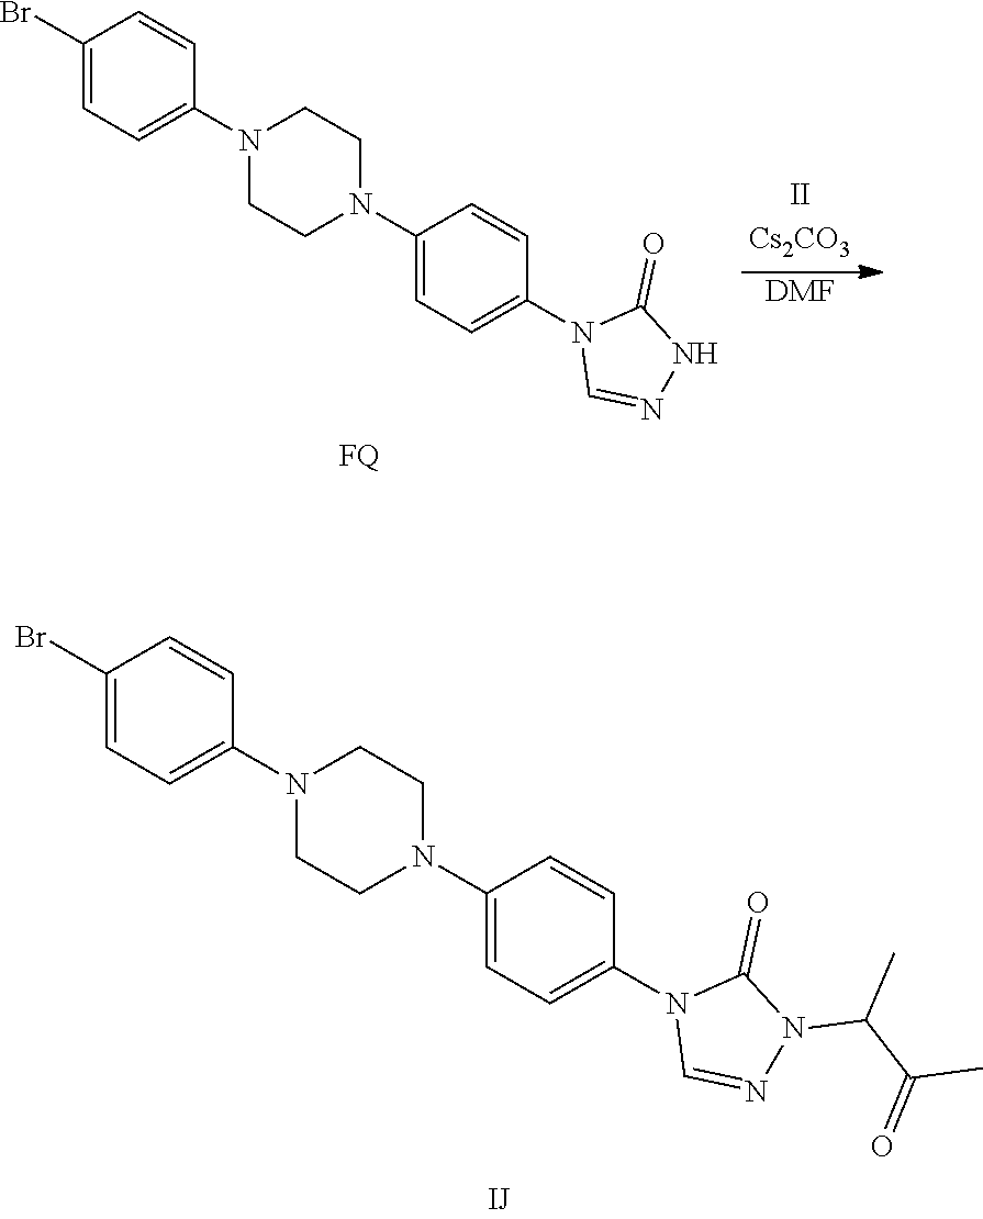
C1(Br)=CC=C(N2CCN(C3=CC=C(N4C=NN(C(C(=O)C)C)C4=O)C=C3)CC2)C=C1.C1(Br)=CC=C(N2CCN(C3=CC=C(N4C=NNC4=O)C=C3)CC2)C=C1.[FQ].[DMF]
